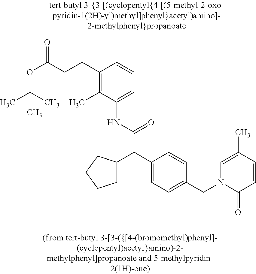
O(C(CCC1=C(C)C(NC(C(C2=CC=C(CN3C(=O)C=CC(C)=C3)C=C2)C2CCCC2)=O)=CC=C1)=O)C(C)(C)C
